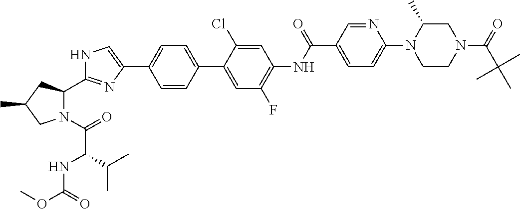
N1C=C(C2=CC=C(C3=CC(F)=C(NC(C4=CC=C(N5CCN(C(C(C)(C)C)=O)CC5C)N=C4)=O)C=C3Cl)C=C2)N=C1C1N(C(=O)C(NC(OC)=O)C(C)C)CC(C)C1
